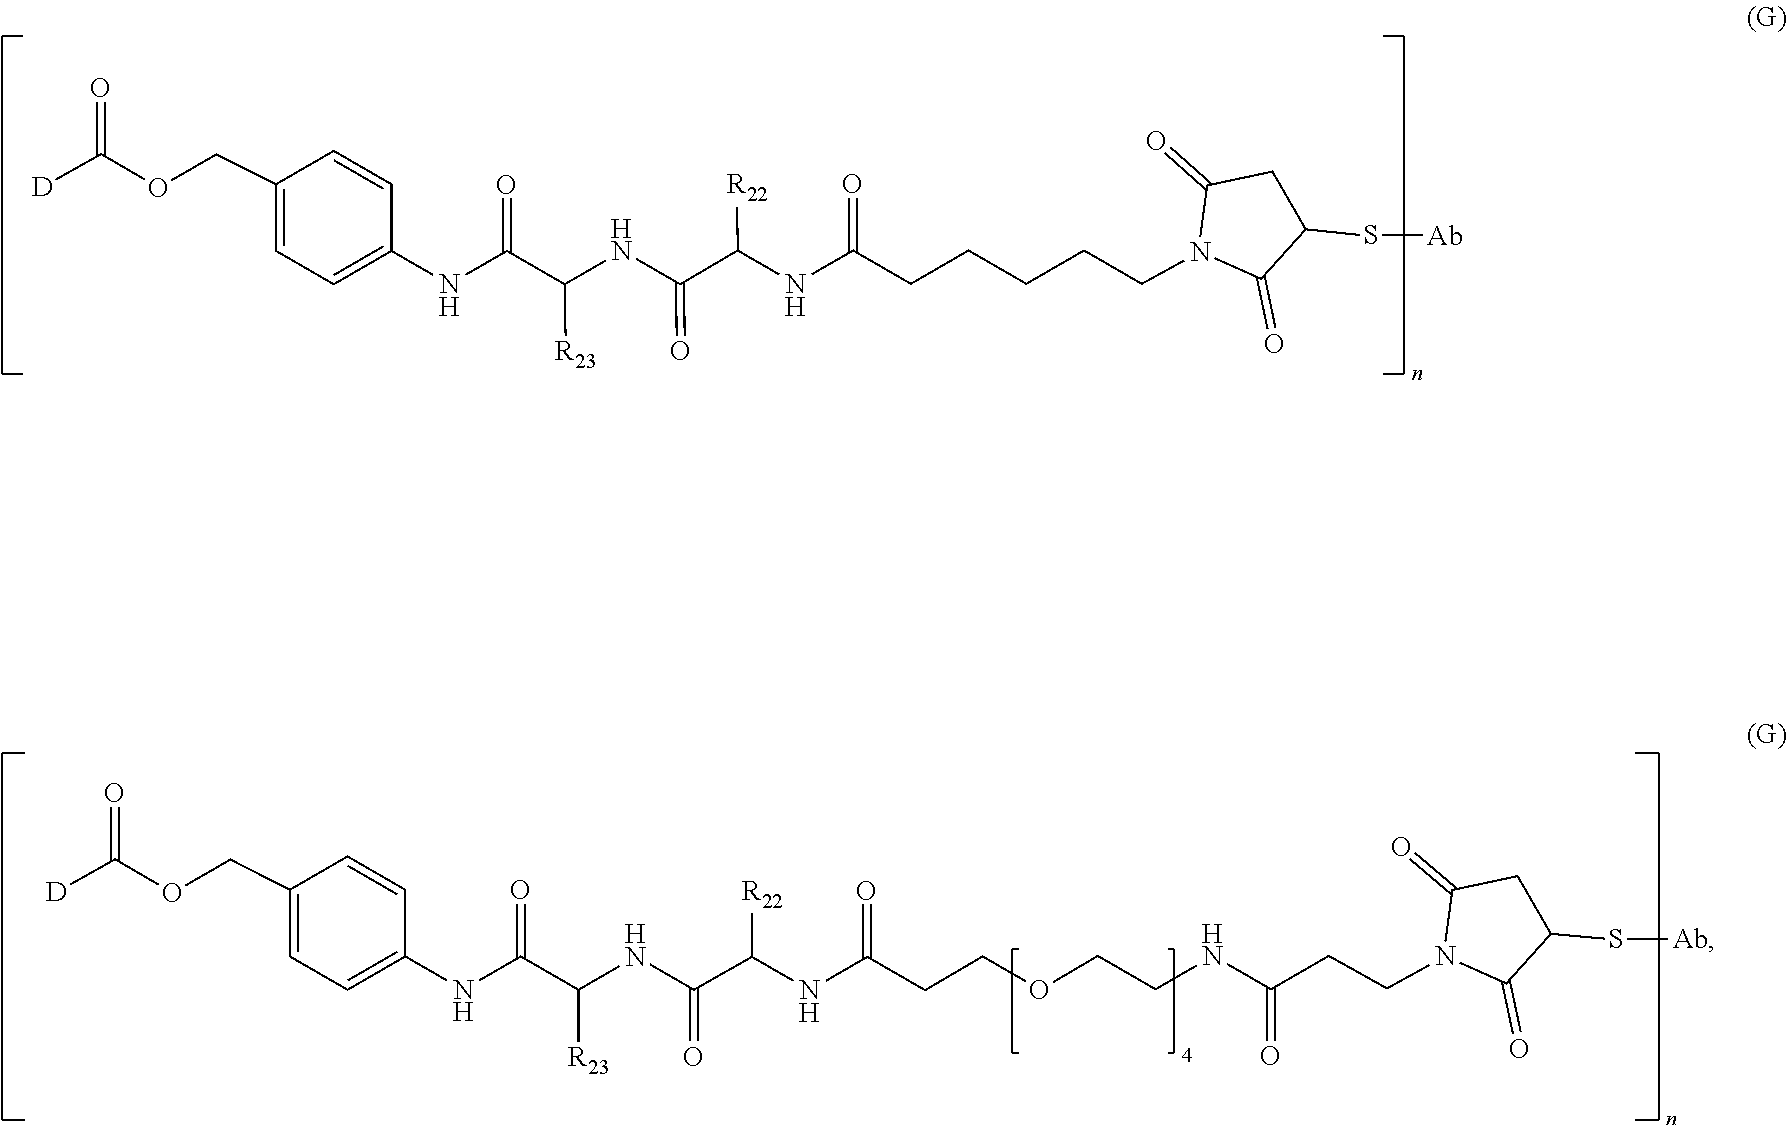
C1(=O)C(S[Ab])CC(=O)N1CCCCCC(NC(C(NC(C(NC1=CC=C(COC(=O)[D])C=C1)=O)[R23])=O)[R22])=O.C1(S[Ab])C(=O)N(CCC(NCCOCCC(NC(C(NC(C(NC2=CC=C(COC(=O)[D])C=C2)=O)[R23])=O)[R22])=O)=O)C(=O)C1
